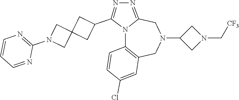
N12C3=C(CN(C4CN(C[CF3])C4)CC1=NN=C2C1CC2(C1)CN(C1=NC=CC=N1)C2)C=C(Cl)C=C3
